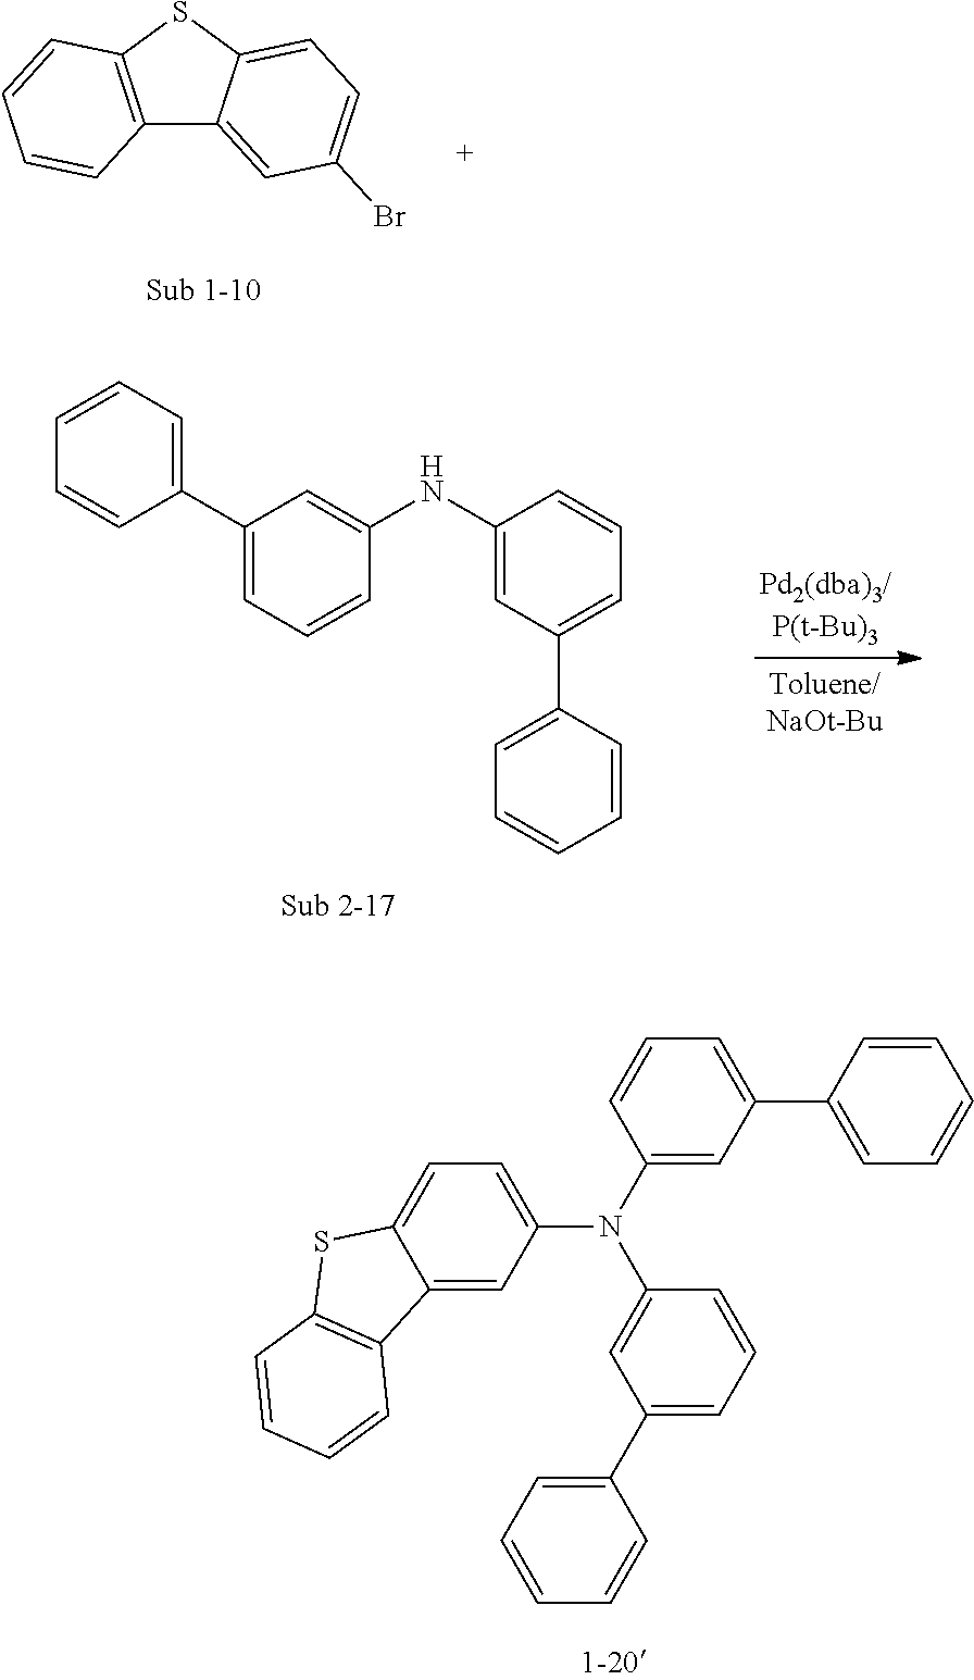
C12=C(SC3=CC=C(Br)C=C13)C=CC=C2.C1(N(C2=CC=C3C(=C2)C2=C(S3)C=CC=C2)C2=CC(C3=CC=CC=C3)=CC=C2)=CC(C2=CC=CC=C2)=CC=C1.C1(NC2=CC(C3=CC=CC=C3)=CC=C2)=CC(C2=CC=CC=C2)=CC=C1
